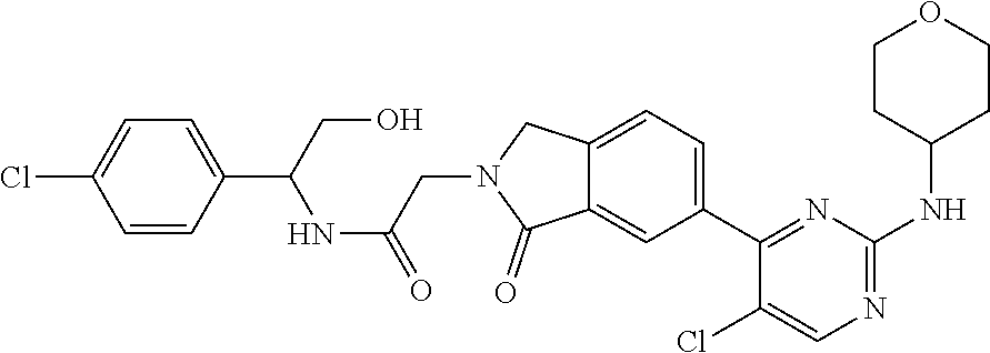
C12=CC(C3=NC(NC4CCOCC4)=NC=C3Cl)=CC=C1CN(CC(NC(C1=CC=C(Cl)C=C1)CO)=O)C2=O
